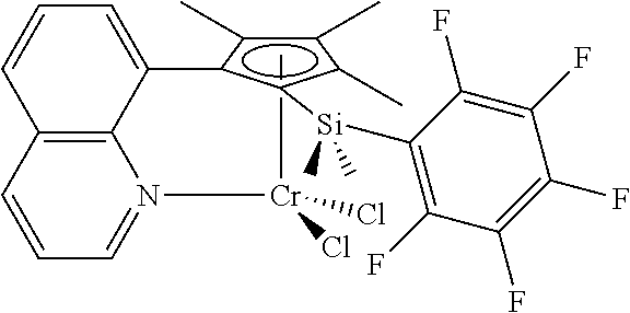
C[Cr](N1=CC=CC2=C1C(c1c(C)c(C)c(C)c1[Si](C)(C)C1=C(F)C(F)=C(F)C(F)=C1F)=CC=C2)(Cl)Cl
